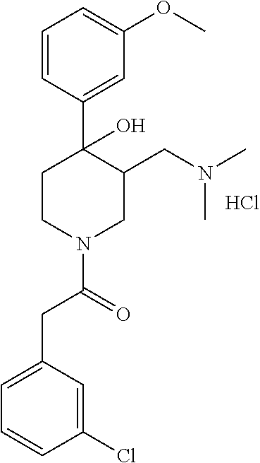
C1=CC(C2(O)CCN(C(CC3=CC=CC(Cl)=C3)=O)CC2CN(C)C)=CC(OC)=C1.Cl
